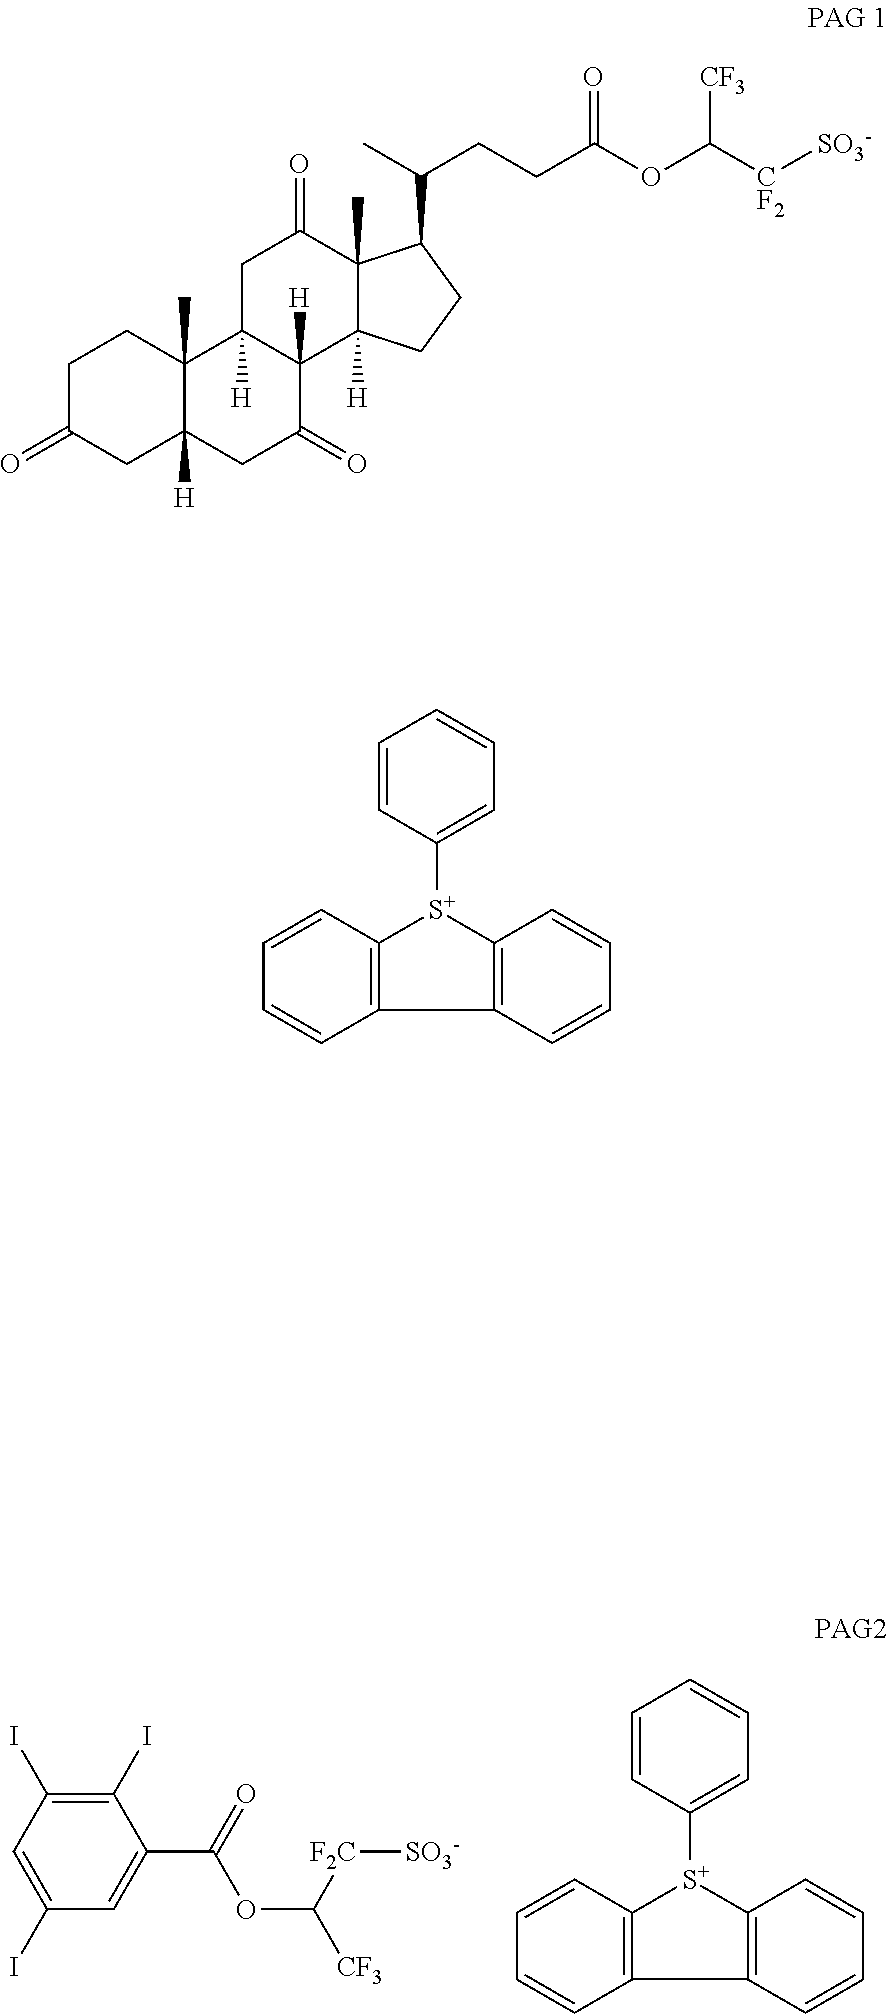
C1=CC([S+]2C3=C(C4=C2C=CC=C4)C=CC=C3)=CC=C1.C1=CC([S+]2C3=C(C4=C2C=CC=C4)C=CC=C3)=CC=C1.C1(I)=C(I)C=C(I)C=C1C(=O)OC([CF3])[F2C][SO3-].C1C(=O)CC2([H])C(C)(C1)C1([H])C([H])(C(=O)C2)C2([H])C(C)(C(=O)C1)C(C(CCC(OC([CF2][SO3-])[CF3])=O)C)CC2
